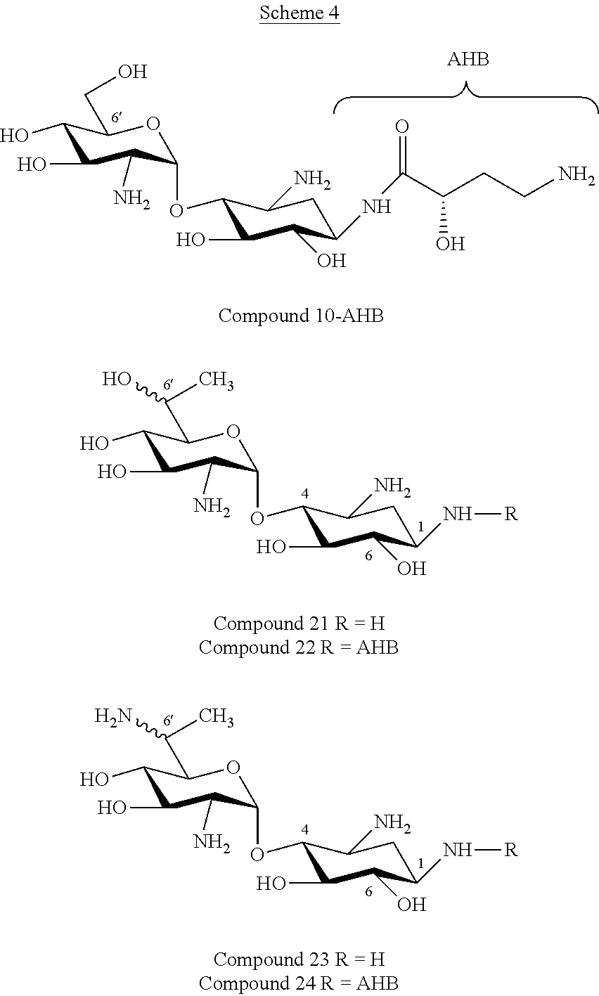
C1(O)C(O)C(N)C(OC2C(O)C(O)C(NC(C(CCN)O)=O)CC2N)OC1CO.C1(O)C(O)C(N)C(OC2C(O)C(O)C(N[R])CC2N)OC1C(C)O.C1(O)C(O)C(N)C(OC2C(O)C(O)C(N[R])CC2N)OC1C(C)N
